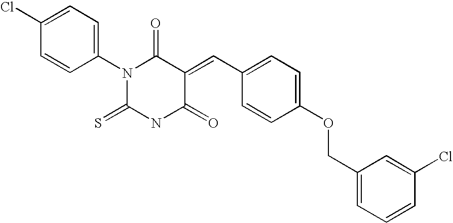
C1(N2C(=S)NC(=O)C(=CC3=CC=C(OCC4=CC=CC(Cl)=C4)C=C3)C2=O)=CC=C(Cl)C=C1
